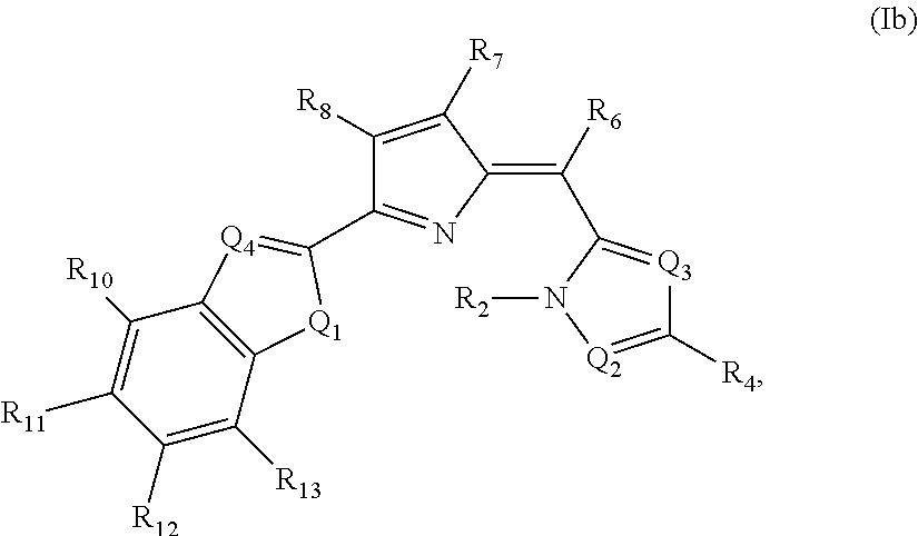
C1([R11])=C([R10])C2=C(C([R13])=C1[R12])[Q1]C(C1=NC(=C([R6])C3=[Q3]C([R4])=[Q2]N3[R2])C([R7])=C1[R8])=[Q4]2
